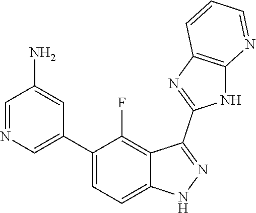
C1=NC=C(C2=CC=C3C(=C2F)C(C2=NC4=C(N2)N=CC=C4)=NN3)C=C1N
